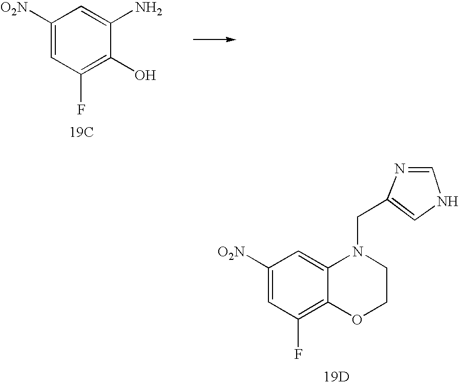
C1([O2N])=CC(F)=C(O)C(N)=C1.[19C].C1([O2N])=CC(F)=C2C(=C1)N(CC1=CNC=N1)CCO2.[19D]
